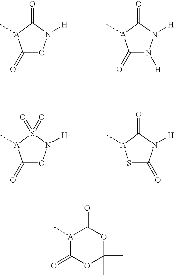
C1(=O)ON([H])C(=O)[A]1C.C1(=O)N([H])N([H])C(=O)[A]1C.C1(=O)ON([H])S(=O)(=O)[A]1C.S1C(=O)N([H])C(=O)[A]1C.[A]1(C)C(=O)OC(C)(C)OC1=O
